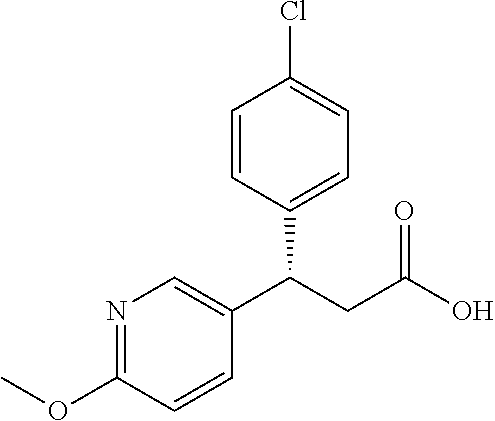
C1(C(CC(O)=O)C2=CC=C(Cl)C=C2)=CN=C(OC)C=C1
